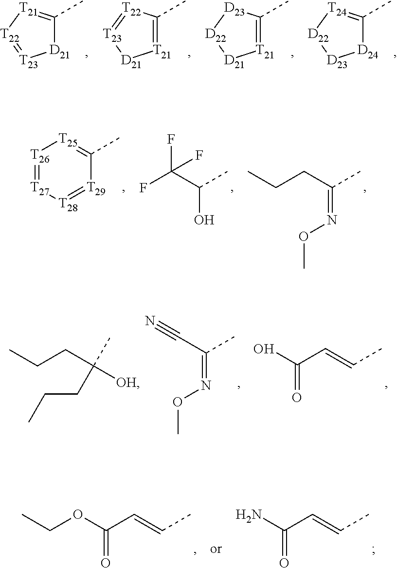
CC1=[T21][T22]=[T23][D21]1.CC1=[T21][D21][T23]=[T22]1.CC1=[T21][D21][D22][D23]1.CC1=[T24][D22][D23][D24]1.CC1=[T25][T26]=[T27][T28]=[T29]1.C(C(C)O)(F)(F)F.C(C(C)=NOC)CC.CCCC([OH])(C)CCC.C(C(C)=NOC)#N.C(=CC)C(O)=O.C(=CC)C(OCC)=O.C(=CC)C(N)=O
